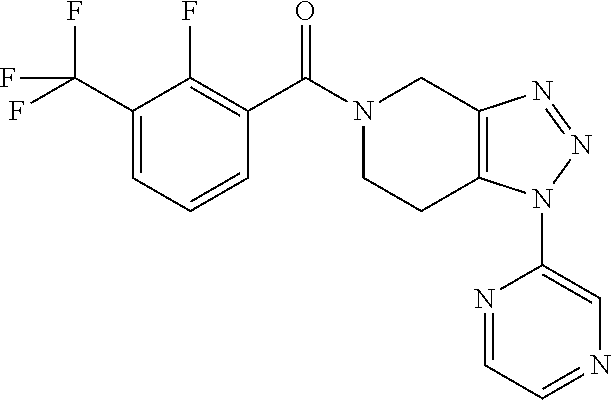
N1(C(C2=C(F)C(C(F)(F)F)=CC=C2)=O)CCC2=C(C1)N=NN2C1=CN=CC=N1
